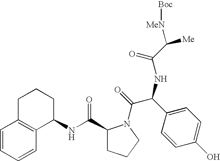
C1=CC=CC2=C1CCCC2NC(C1CCCN1C(=O)C(C1=CC=C(O)C=C1)NC(C([Me])[MeN][Boc])=O)=O
